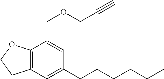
C1(CCCCCC)=CC2=C(C(COCC#C)=C1)OCC2
